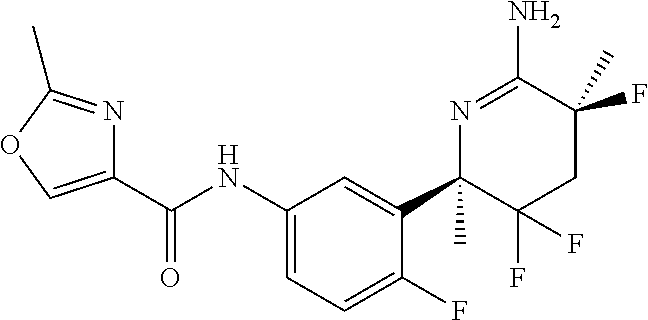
C1(C(NC2=CC=C(F)C(C3(C)C(F)(F)CC(F)(C)C(N)=N3)=C2)=O)=COC(C)=N1
